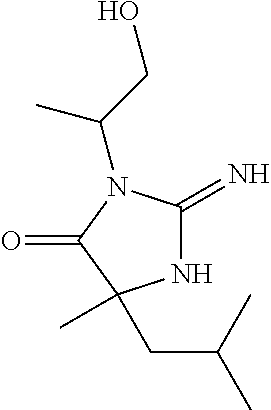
N1C(=N)N(C(CO)C)C(=O)C1(CC(C)C)C
